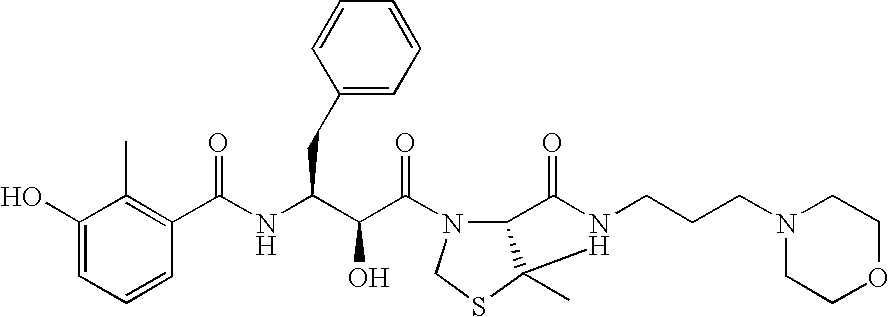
C1(O)=CC=CC(C(NC(C(C(=O)N2C3C(C)(SC2)N(CCCN2CCOCC2)C3=O)O)CC2=CC=CC=C2)=O)=C1C
